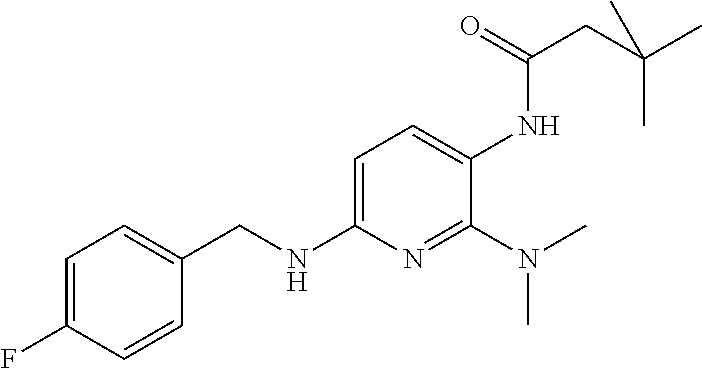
CC(CC(=O)NC1=CC=C(NCC2=CC=C(F)C=C2)N=C1N(C)C)(C)C
